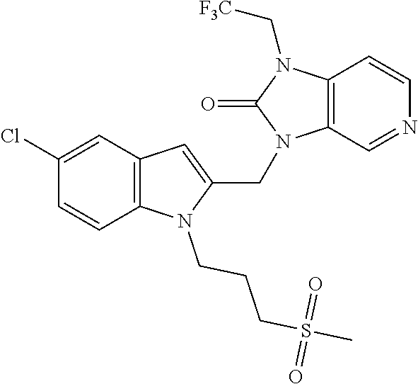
C1=CC2=C(C=C1Cl)C=C(CN1C3=C(C=CN=C3)N(C[F3C])C1=O)N2CCCS(=O)(C)=O
